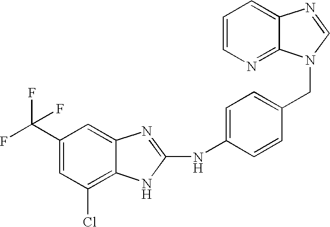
C1=C(C(F)(F)F)C=C2C(=C1Cl)NC(NC1=CC=C(CN3C4=NC=CC=C4N=C3)C=C1)=N2
